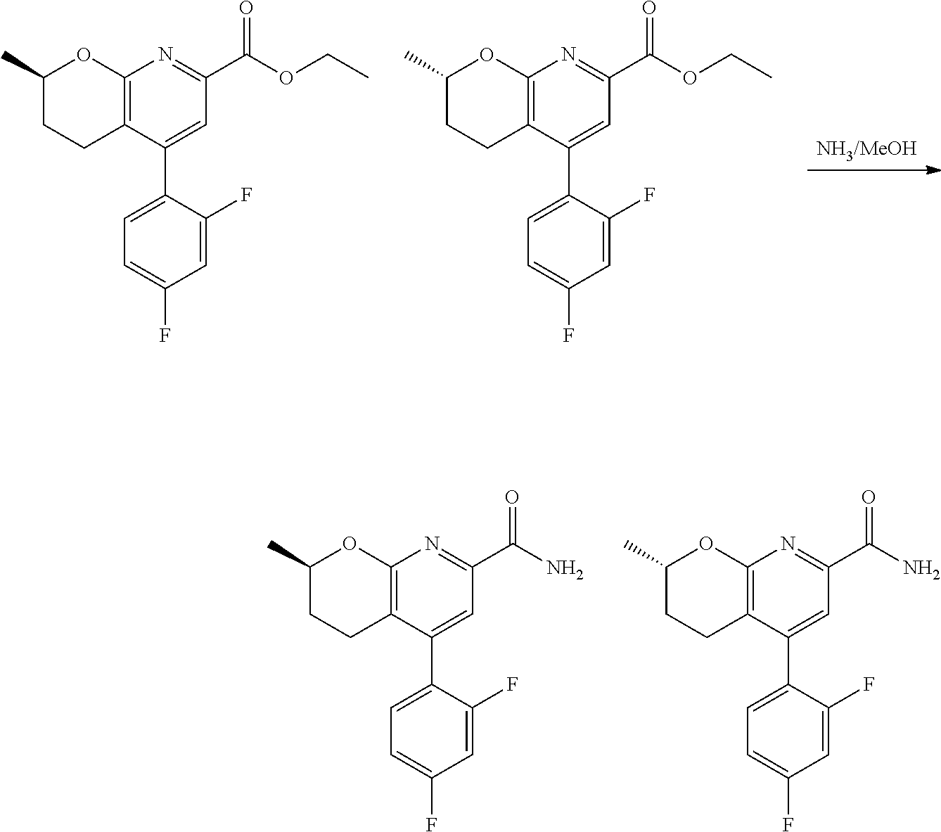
[NH3/MeOH].C1(C(OCC)=O)=NC2=C(C(C3=CC=C(F)C=C3F)=C1)CCC(C)O2.C1(C(OCC)=O)=NC2=C(C(C3=CC=C(F)C=C3F)=C1)CCC(C)O2.C1(C(N)=O)=NC2=C(C(C3=CC=C(F)C=C3F)=C1)CCC(C)O2.C1(C(N)=O)=NC2=C(C(C3=CC=C(F)C=C3F)=C1)CCC(C)O2
